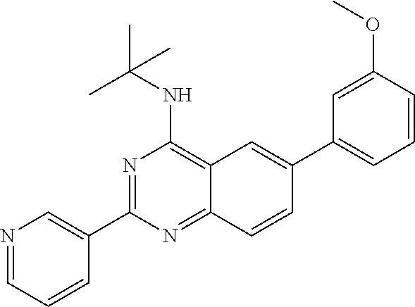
N1=C(C2=CN=CC=C2)N=C2C(=C1NC(C)(C)C)C=C(C1=CC=CC(OC)=C1)C=C2
